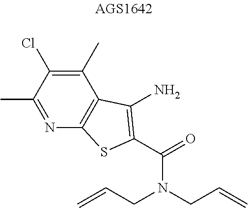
N1=C(C)C(Cl)=C(C)C2=C1SC(C(=O)N(CC=C)CC=C)=C2N
